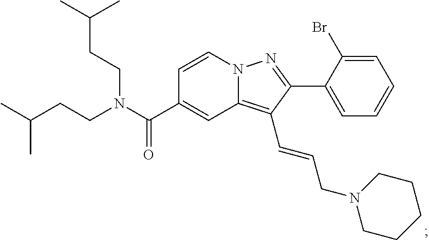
N12C(=C(C=CCN3CCCCC3)C(C3=CC=CC=C3Br)=N1)C=C(C(N(CCC(C)C)CCC(C)C)=O)C=C2
